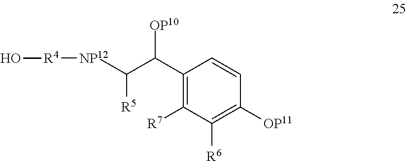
C1(C(C([R5])[NP12][R4]O)[OP10])=C([R7])C([R6])=C([OP11])C=C1
